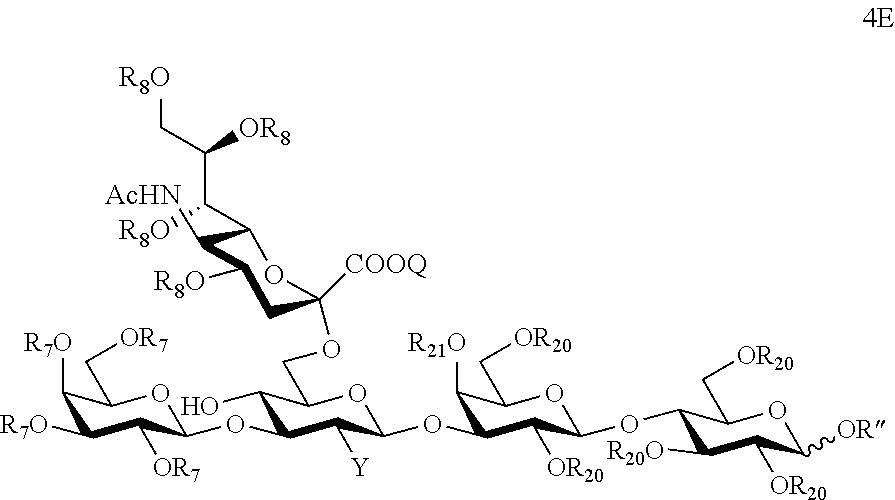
O1C(C[OR7])C([R7O])C([R7O])C([OR7])C1OC1C([Y])C(OC2C([OR20])C(OC3C([R20O])C([OR20])C([OR])OC3C[OR20])OC(C[OR20])C2[R21O])OC(COC2([COOQ])CC([R8O])C([AcHN])C(C(C(C[R8O])[OR8])[R8O])O2)C1O
